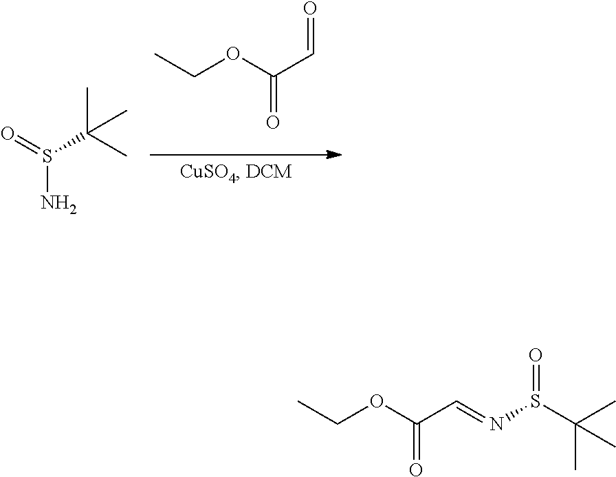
O=S(C(C)(C)C)N.CCOC(C=O)=O.CCOC(C=NS(C(C)(C)C)=O)=O
